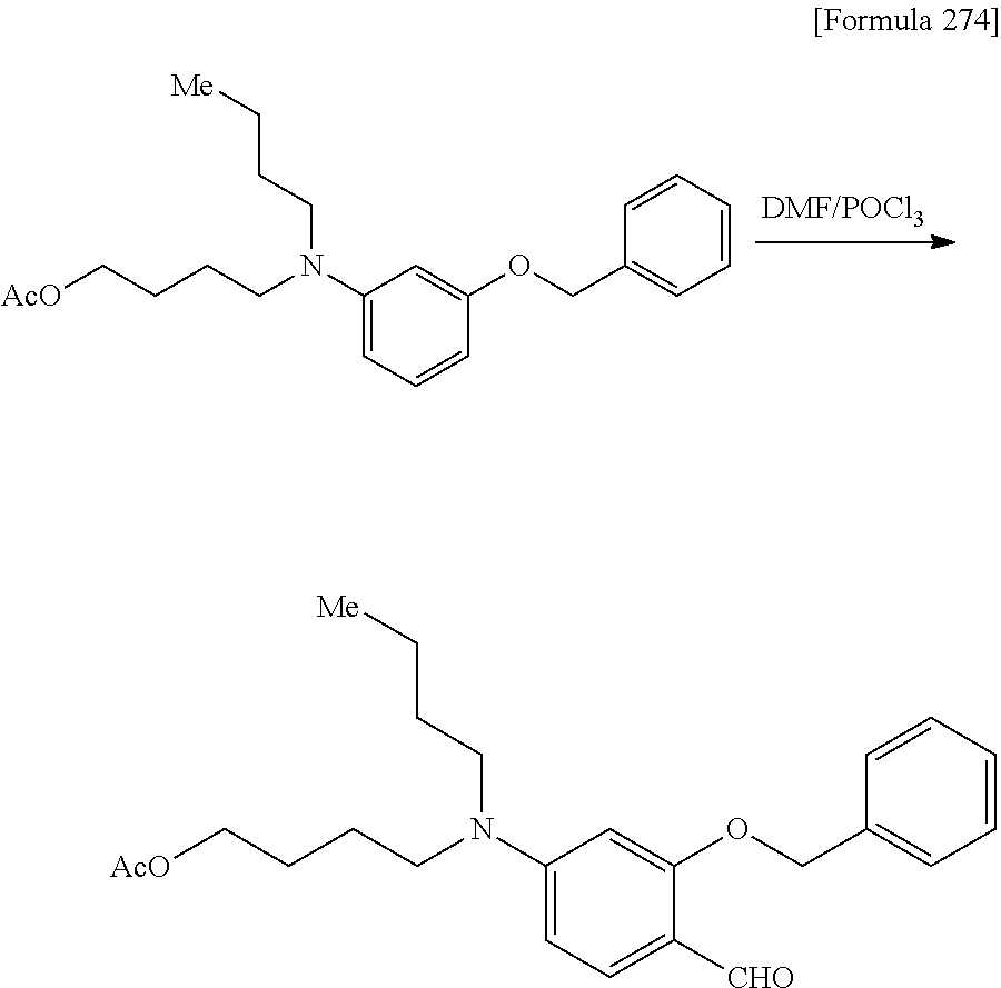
[AcO]CCCCN(CCC[Me])C1=CC=CC(OCC2=CC=CC=C2)=C1.[AcO]CCCCN(CCC[Me])C1=CC=C([CHO])C(OCC2=CC=CC=C2)=C1
